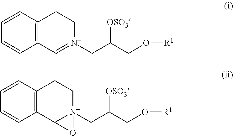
C1=CC2=C(C=C1)C=[N+](CC(CO[R1])[OSO3])CC2.C1=CC2=C(C=C1)C1[N+](CC(CO[R1])[OSO3])(CC2)O1
